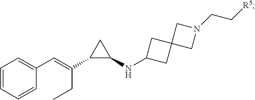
C1=CC(C=C(CC)C2C(NC3CC4(C3)CN(CC[R5])C4)C2)=CC=C1
